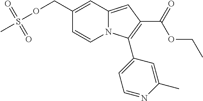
C1(COS(C)(=O)=O)=CC2=CC(C(=O)OCC)=C(C3=CC=NC(C)=C3)N2C=C1
